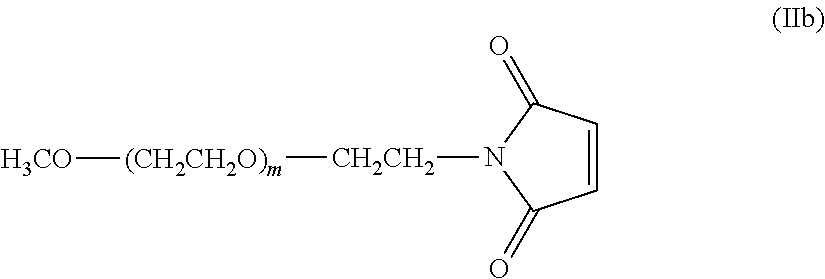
C1=CC(=O)N([CH2CH2][(CH2CH2O)m][H3CO])C1=O
